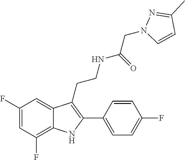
C1(F)=CC(F)=C2C(=C1)C(CCNC(CN1C=CC(C)=N1)=O)=C(C1=CC=C(F)C=C1)N2
